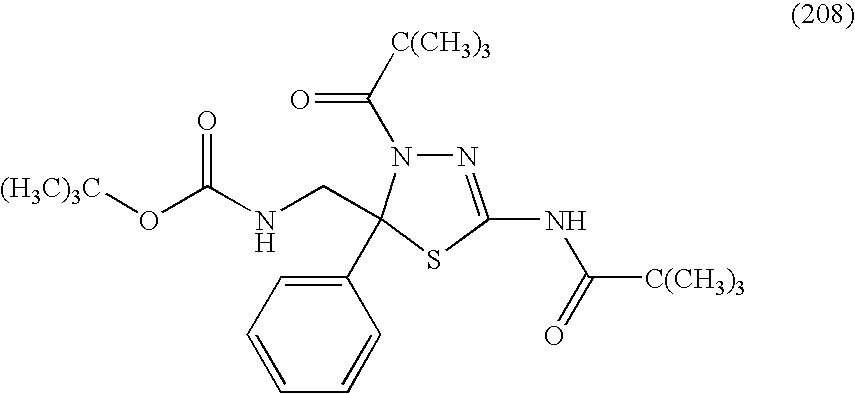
N1=C(NC([C(CH3)3])=O)SC(CNC(O[(H3C)3C])=O)(C2=CC=CC=C2)N1C([C(CH3)3])=O
